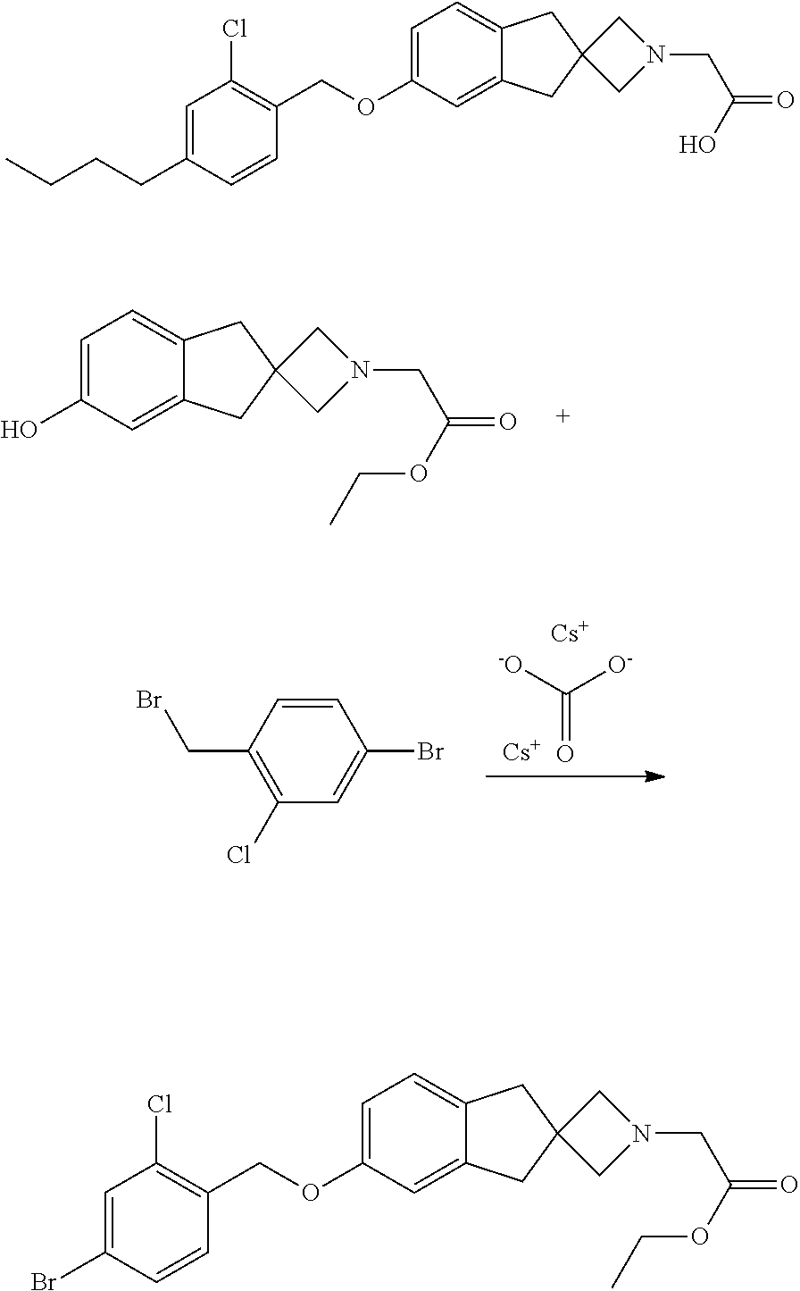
[-O]C([O-])=O.[Cs].[Cs].C1=CC(CBr)=C(Cl)C=C1Br.C1(O)=CC=C2C(=C1)CC1(C2)CN(CC(=O)OCC)C1.C1(OCC2=C(Cl)C=C(CCCC)C=C2)=CC=C2C(=C1)CC1(C2)CN(CC(=O)O)C1.C1(OCC2=C(Cl)C=C(Br)C=C2)=CC=C2C(=C1)CC1(C2)CN(CC(=O)OCC)C1
